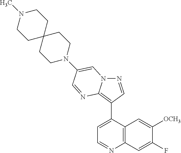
N1=CC(C2=CC=NC3=C2C=C([OCH3])C(F)=C3)=C2N1C=C(N1CCC3(CC1)CCN(C)CC3)C=N2
